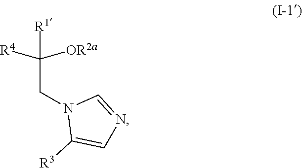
[R1]C(CN1C([R3])=CN=C1)([R4])[OR2a]
